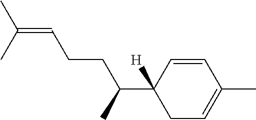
C(=CCCC(C1([H])CC=C(C)C=C1)C)(C)C
